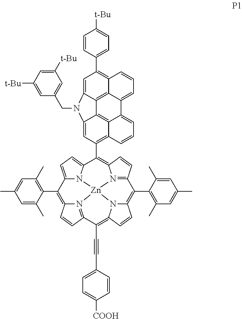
C1=CC(C2=C3C4=C5C(=C2)N(CC2=CC([t-Bu])=CC([t-Bu])=C2)C2=CC(C6=C7N8=C(C=C7)C(C7=C(C)C=C(C)C=C7C)=C7N9C(=C(C#CC%10=CC=C([COOH])C=C%10)C%10=N%11C(=C(C%12=C(C)C=C(C)C=C%12C)C%12=CC=C6N%12[Zn]8%119)C=C%10)C=C7)=C6C(=C52)C(=CC=C6)C4=CC=C3)=CC=C1[t-Bu]
